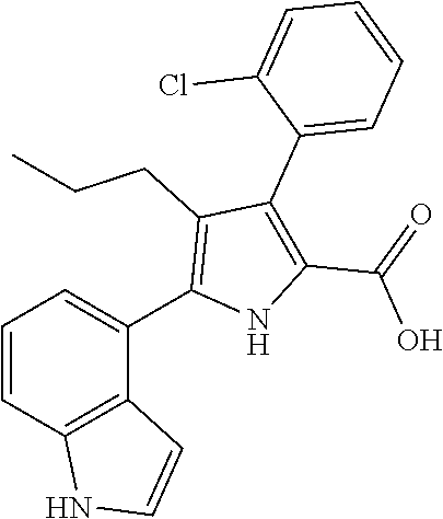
C1=CC2=C(C(C3=C(CCC)C(C4=CC=CC=C4Cl)=C(C(=O)O)N3)=C1)C=CN2
